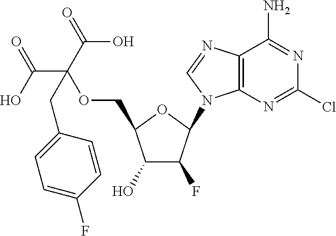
C1(O)C(F)C(N2C3=C(N=C2)C(N)=NC(Cl)=N3)OC1COC(C(=O)O)(CC1=CC=C(F)C=C1)C(O)=O
